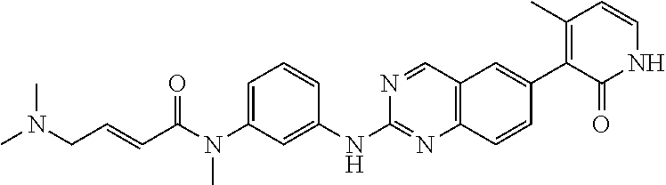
C1=C(N(C(C=CCN(C)C)=O)C)C=C(NC2=NC3=C(C=N2)C=C(C2=C(C)C=CNC2=O)C=C3)C=C1
